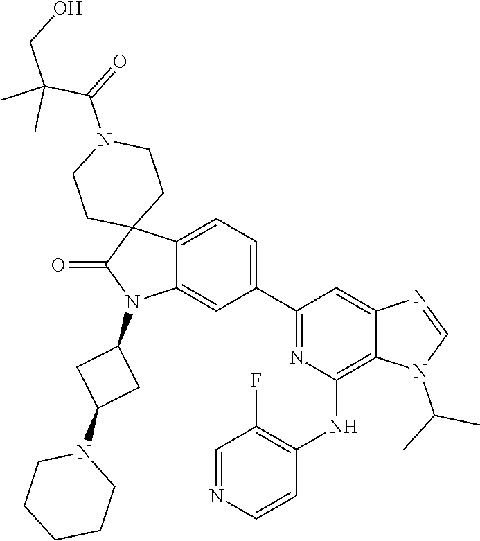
C1=NC=CC(NC2=C3C(=CC(C4=CC=C5C(=C4)N(C4CC(N6CCCCC6)C4)C(=O)C54CCN(C(=O)C(CO)(C)C)CC4)=N2)N=CN3C(C)C)=C1F
